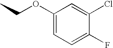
C1=C(Cl)C(F)=CC=C1OCC
